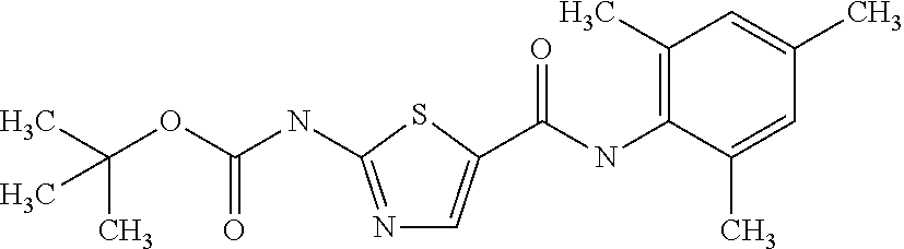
C1=C(C(NC2=C(C)C=C(C)C=C2C)=O)SC(NC(OC(C)(C)C)=O)=N1
